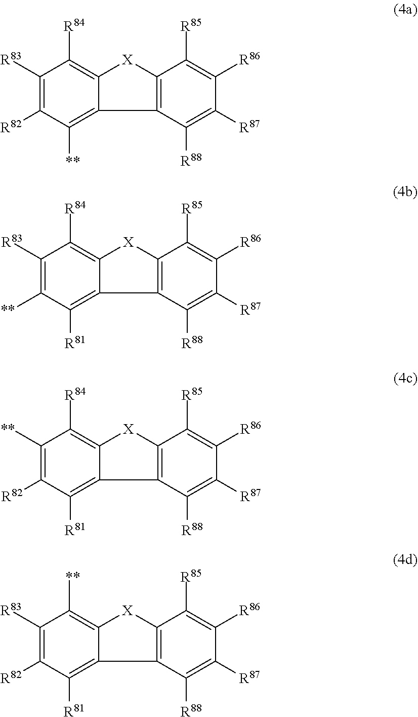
C1([R83])=C([R82])C([**])=C2C(=C1[R84])[X]C1=C2C([R88])=C([R87])C([R86])=C1[R85].C1([R83])=C([**])C([R81])=C2C(=C1[R84])[X]C1=C2C([R88])=C([R87])C([R86])=C1[R85].C1([**])=C([R82])C([R81])=C2C(=C1[R84])[X]C1=C2C([R88])=C([R87])C([R86])=C1[R85].C1([R83])=C([R82])C([R81])=C2C(=C1[**])[X]C1=C2C([R88])=C([R87])C([R86])=C1[R85]
